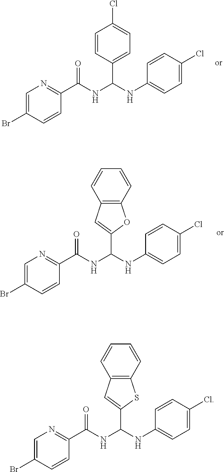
C1=C(Br)C=CC(C(NC(C2=CC=C(Cl)C=C2)NC2=CC=C(Cl)C=C2)=O)=N1.C1=C(Br)C=CC(C(NC(NC2=CC=C(Cl)C=C2)C2=CC3=C(O2)C=CC=C3)=O)=N1.C1=C(Br)C=CC(C(NC(NC2=CC=C(Cl)C=C2)C2=CC3=C(S2)C=CC=C3)=O)=N1
